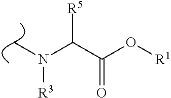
CN(C(C(=O)O[R1])[R5])[R3]
